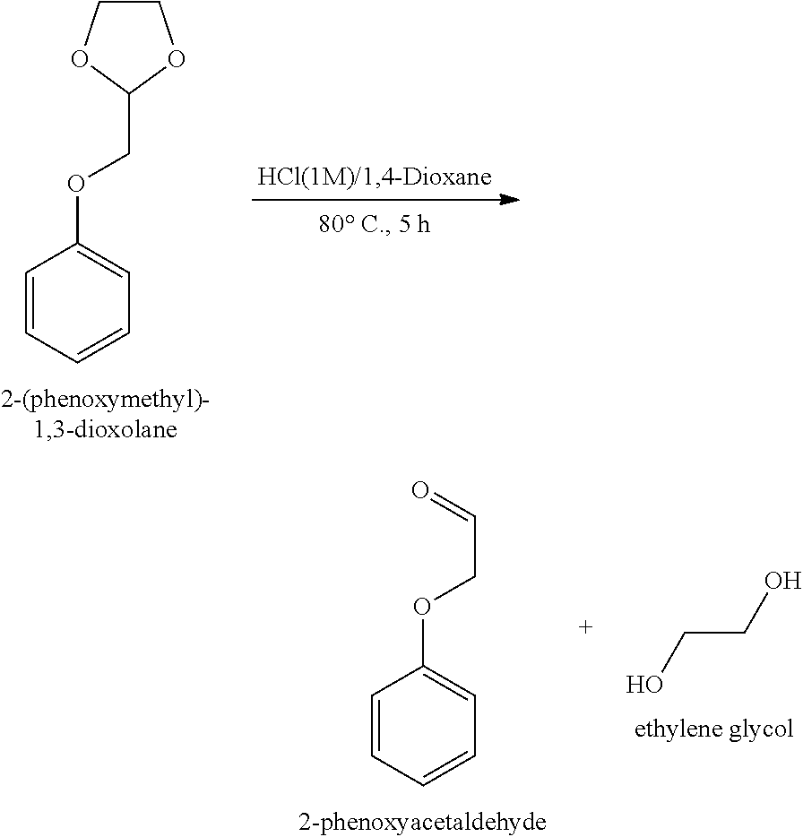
C1=CC=CC=C1OCC1OCCO1.C1=CC=CC=C1OCC=O.C(CO)O
